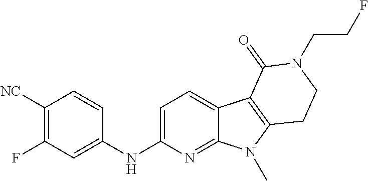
C1(NC2=CC(F)=C([NC])C=C2)=CC=C2C(=N1)N(C)C1=C2C(=O)N(CCF)CC1
